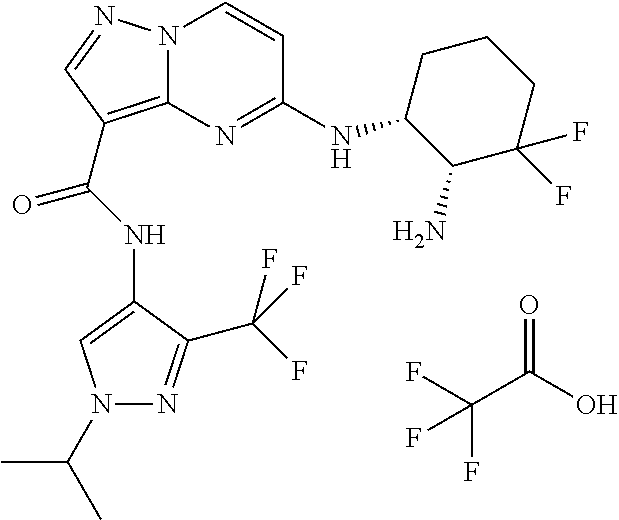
N(C(=O)C1=C2N(N=C1)C=CC(NC1C(N)C(F)(F)CCC1)=N2)C1=CN(C(C)C)N=C1C(F)(F)F.FC(C(O)=O)(F)F
